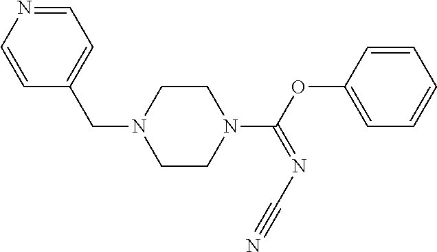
C1=NC=CC(CN2CCN(C(OC3=CC=CC=C3)=NC#N)CC2)=C1
